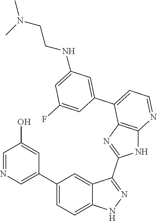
C1(C2=CC=C3C(=C2)C(C2=NC4=C(N2)N=CC=C4C2=CC(NCCN(C)C)=CC(F)=C2)=NN3)=CN=CC(O)=C1
